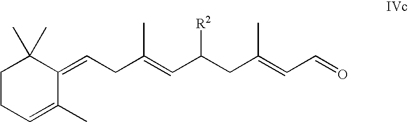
C1CC=C(C)C(=CCC(=CC(CC(=CC=O)C)[R2])C)C1(C)C
